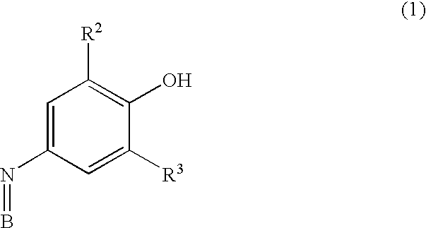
C1=C(N=B)C=C([R3])C(O)=C1[R2]
